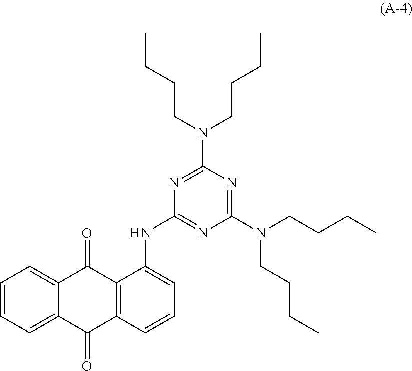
C1=CC=C2C(=C1)C(=O)C1=C(C2=O)C=CC=C1NC1=NC(N(CCCC)CCCC)=NC(N(CCCC)CCCC)=N1
